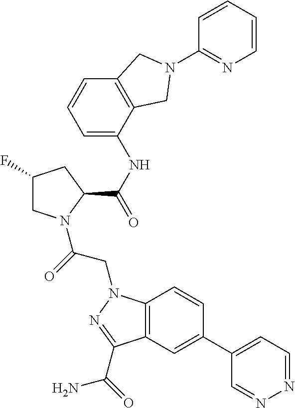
C1(C2=CC3=C(C=C2)N(CC(N2CC(F)CC2C(NC2=CC=CC4=C2CN(C2=NC=CC=C2)C4)=O)=O)N=C3C(=O)N)=CC=NN=C1
